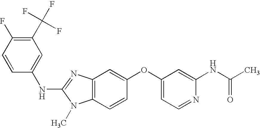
C1(C(F)(F)F)=C(F)C=CC(NC2=NC3=C(N2C)C=CC(OC2=CC=NC(NC(C)=O)=C2)=C3)=C1
